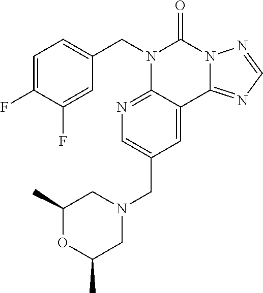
C1(F)=CC=C(CN2C3=NC=C(CN4CC(C)OC(C)C4)C=C3C3=NC=NN3C2=O)C=C1F
